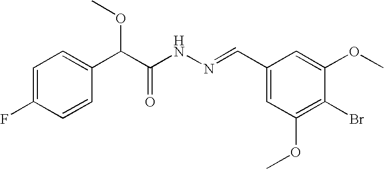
C1=C(F)C=CC(C(C(NN=CC2=CC(OC)=C(Br)C(OC)=C2)=O)OC)=C1
